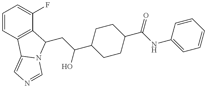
C1=CC2=C(C(F)=C1)C(CC(C1CCC(C(NC3=CC=CC=C3)=O)CC1)O)N1C2=CN=C1
